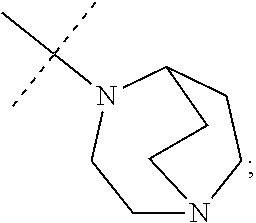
C1N2CCC(N(C(C)(C)C)C1)CC2
